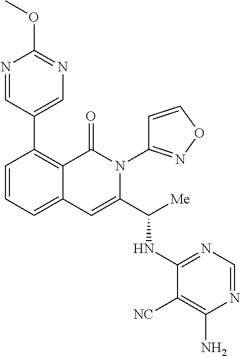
C1(C2=C3C(=CC=C2)C=C(C([Me])NC2=NC=NC(N)=C2[NC])N(C2=NOC=C2)C3=O)=CN=C(OC)N=C1
